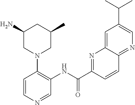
CC(C)C1=CN=C2C(=C1)N=C(C(NC1=C(N3CC(C)CC(N)C3)C=CN=C1)=O)C=C2
